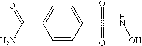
C1=CC(S(NO)(=O)=O)=CC=C1C(N)=O
